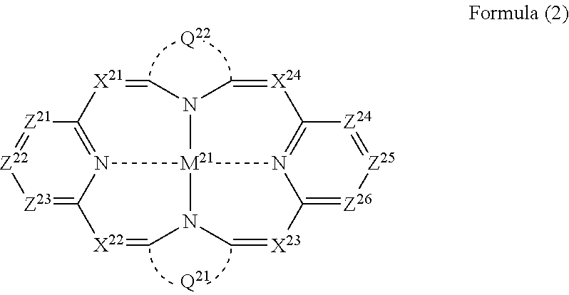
[Z21]1=[Z22][Z23]=C2N3=C1[X21]=CN1C=[X24]C4=N5C(=[Z26][Z25]=[Z24]4)[X23]=CN(C=[X22]2)[M21]351.[Q22].[Q21]
